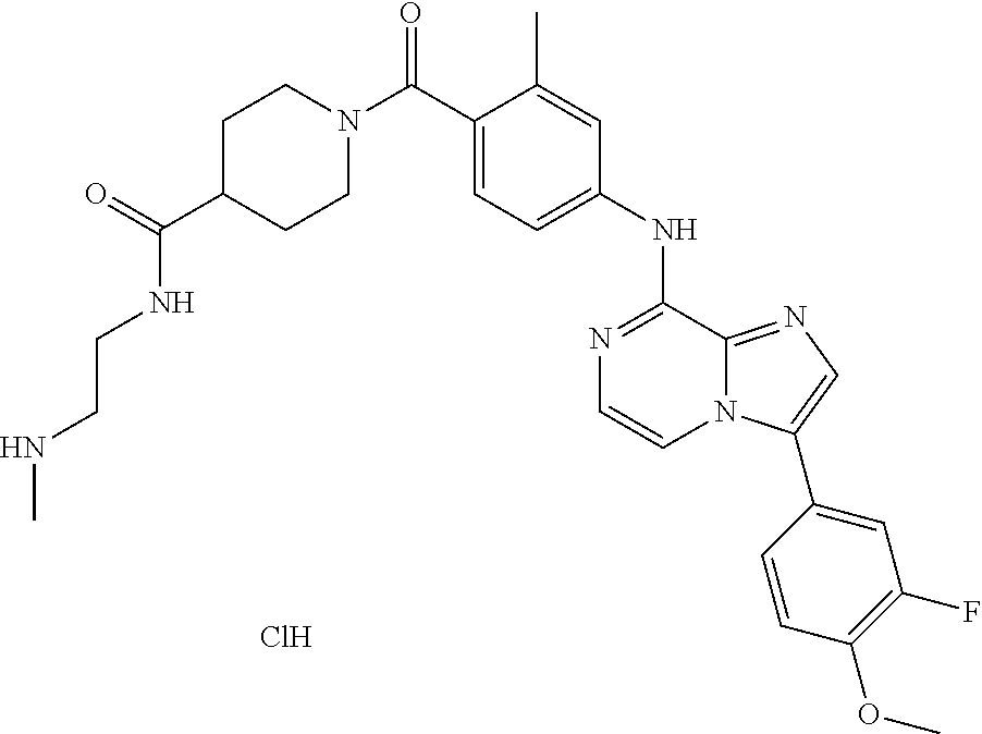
C1(NC2=NC=CN3C2=NC=C3C2=CC(F)=C(OC)C=C2)=CC=C(C(N2CCC(C(=O)NCCNC)CC2)=O)C(C)=C1.Cl
